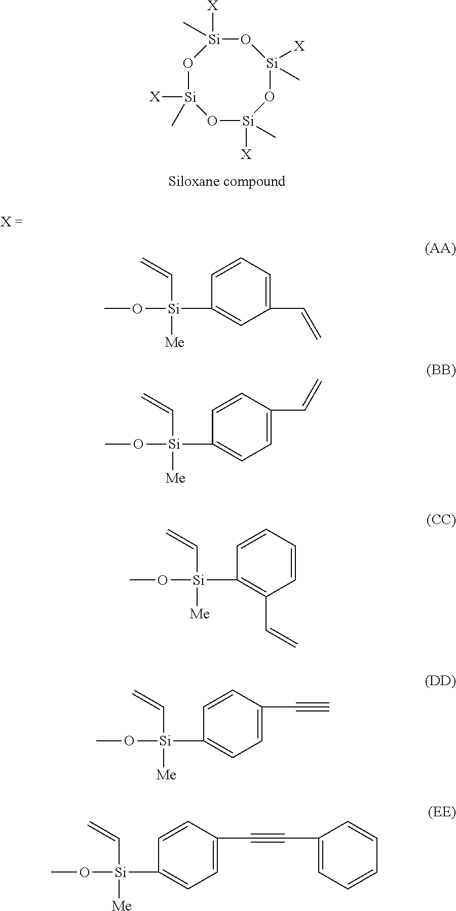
C1=C(C#CC2=CC=CC=C2)C=CC([Si](OC)([Me])C=C)=C1.C1=CC=CC([Si](OC)([Me])C=C)=C1C=C.C1=C(C#C)C=CC([Si](OC)([Me])C=C)=C1.O1[Si]([X])(C)O[Si]([X])(C)O[Si]([X])(C)O[Si]1([X])C.C1=C(C=C)C=CC([Si](OC)([Me])C=C)=C1.C1=C(C=C)C=C([Si](OC)(C=C)[Me])C=C1
